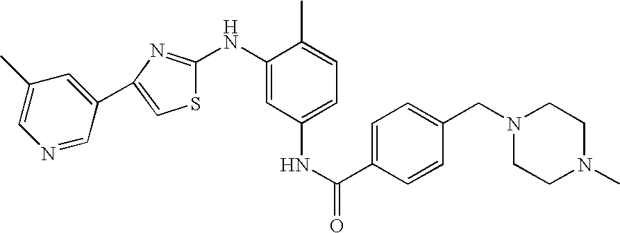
N(C1=CC(NC(C2=CC=C(CN3CCN(C)CC3)C=C2)=O)=CC=C1C)C1=NC(C2=CC(C)=CN=C2)=CS1
